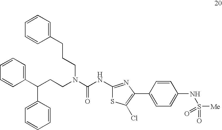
C1(C(CCN(C(=O)NC2=NC(C3=CC=C(NS([Me])(=O)=O)C=C3)=C(Cl)S2)CCCC2=CC=CC=C2)C2=CC=CC=C2)=CC=CC=C1
